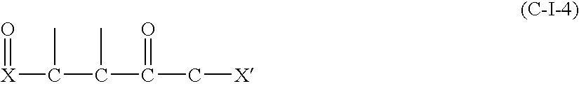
[X](C(C(C(C[X])=O)C)C)=O
